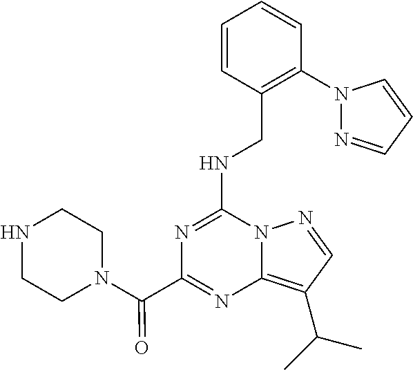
N1=C(NCC2=C(N3N=CC=C3)C=CC=C2)N2C(=C(C(C)C)C=N2)N=C1C(=O)N1CCNCC1
